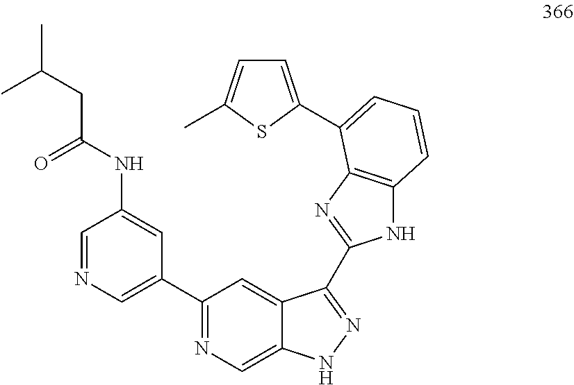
C1=NC=C(C2=NC=C3C(=C2)C(C2=NC4=C(N2)C=CC=C4C2=CC=C(C)S2)=NN3)C=C1NC(CC(C)C)=O
